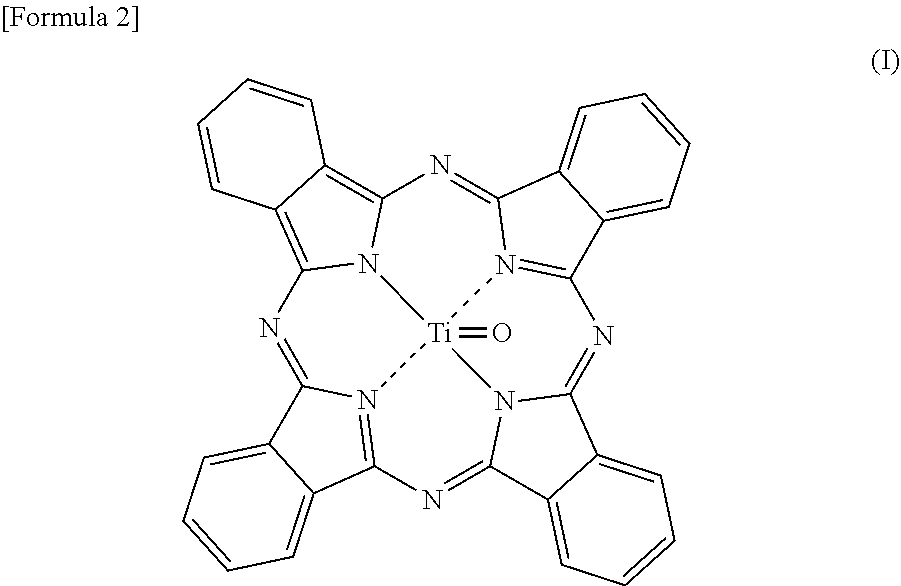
N1=C2N3=C(N=C4N5C(=NC6=N7C(=NC8=C9C(=C1N8[Ti]753=O)C=CC=C9)C1=CC=CC=C61)C1=CC=CC=C41)C1=CC=CC=C21
